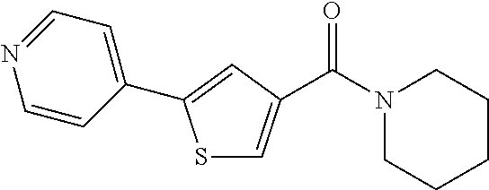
C1(C2=CC(C(N3CCCCC3)=O)=CS2)=CC=NC=C1
